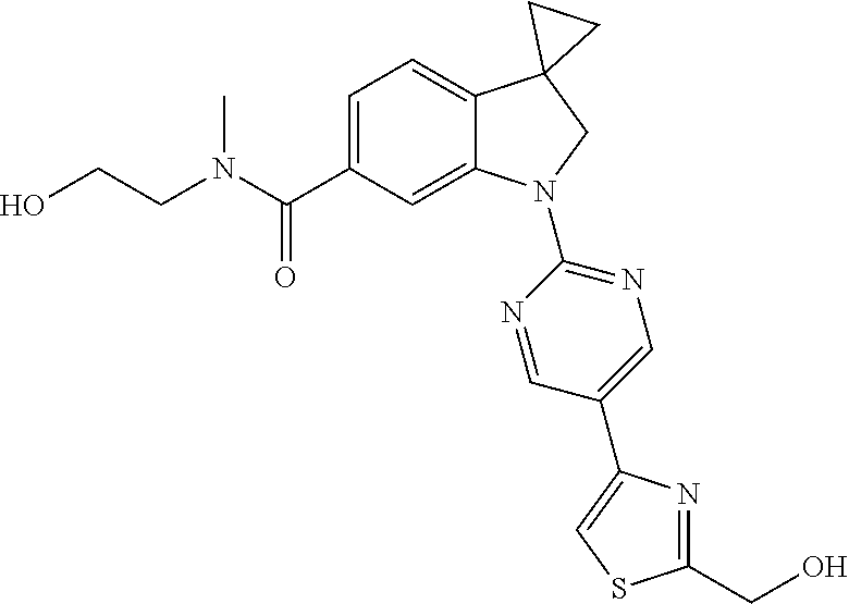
C(CN(C)C(C1=CC=C2C(=C1)N(C1=NC=C(C3=CSC(CO)=N3)C=N1)CC21CC1)=O)O
